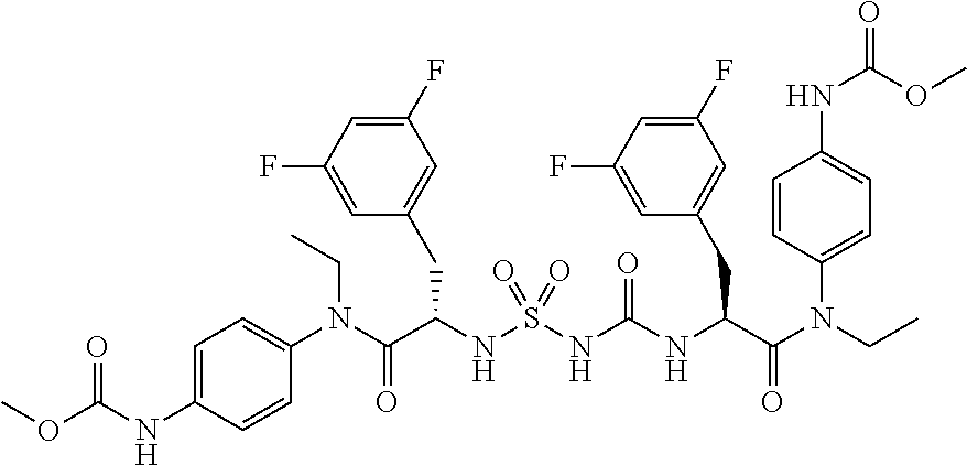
C1=C(NC(OC)=O)C=CC(N(C(C(NS(NC(NC(C(N(CC)C2=CC=C(NC(=O)OC)C=C2)=O)CC2=CC(F)=CC(F)=C2)=O)(=O)=O)CC2=CC(F)=CC(F)=C2)=O)CC)=C1
